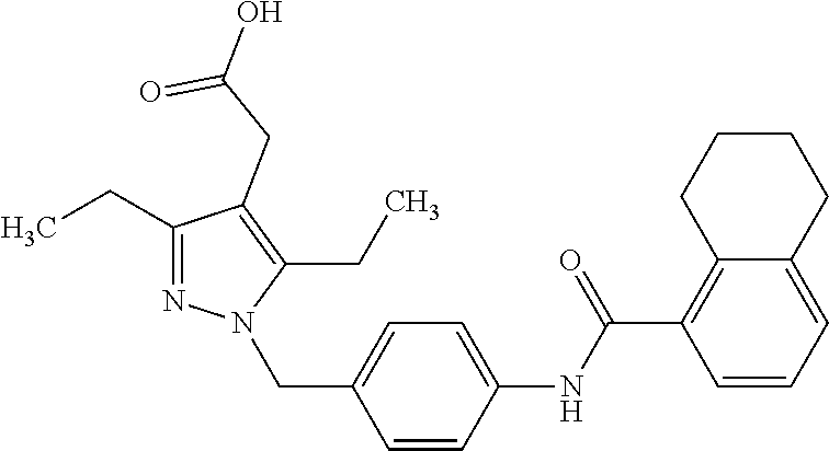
C1(CC)=NN(CC2=CC=C(NC(C3=C4C(=CC=C3)CCCC4)=O)C=C2)C(CC)=C1CC(=O)O
